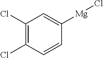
C1(Cl)=C(Cl)C=CC([Mg]Cl)=C1
